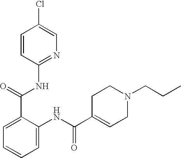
C1=CC(NC(C2=CC=CC=C2NC(C2=CCN(CCC)CC2)=O)=O)=NC=C1Cl
